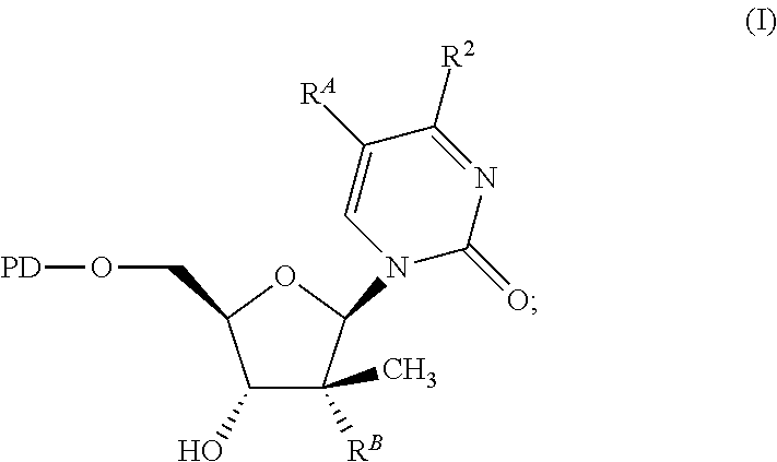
C1(O)C([RB])(C)C(N2C(=O)N=C([R2])C([RA])=C2)OC1CO[PD]
